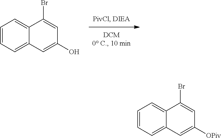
C1=CC=C2C(=C1)C(Br)=CC(O)=C2.C1=CC=C2C(=C1)C(Br)=CC([OPiv])=C2
